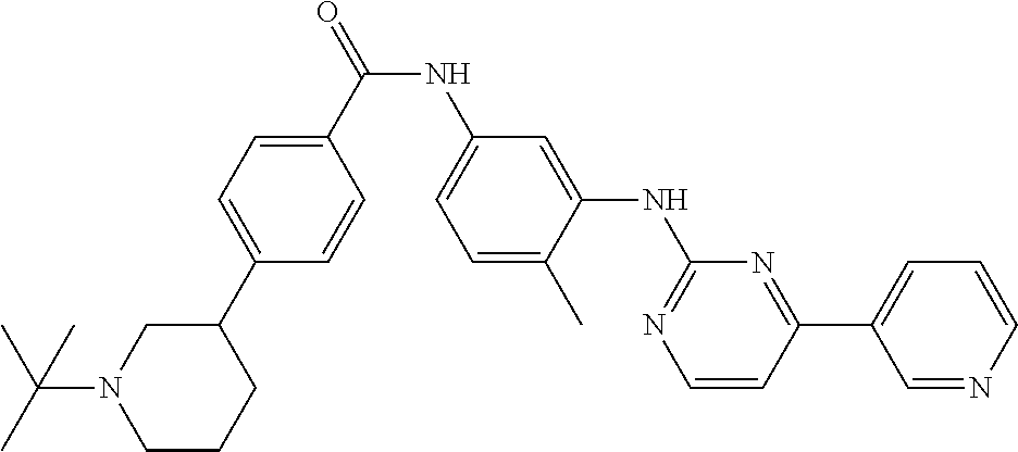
N(C(C1=CC=C(C2CN(C(C)(C)C)CCC2)C=C1)=O)C1=CC=C(C)C(NC2=NC=CC(C3=CC=CN=C3)=N2)=C1
